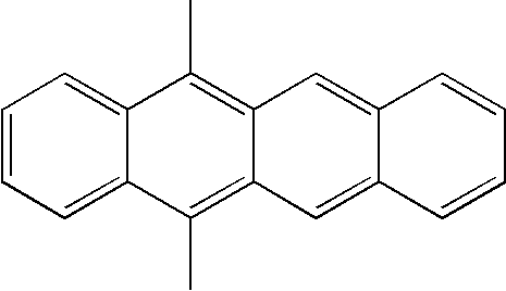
C1=CC=C2C(=C1)C(C)=C1C(=C2C)C=C2C(=C1)C=CC=C2
